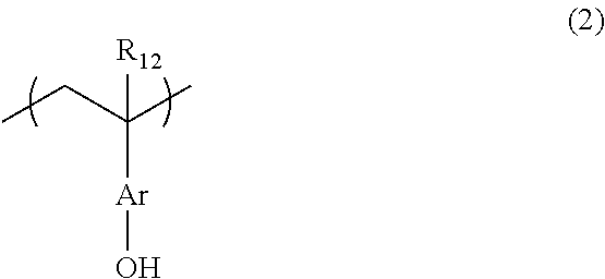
[Ar](O)C(C)(CC)[R12]
